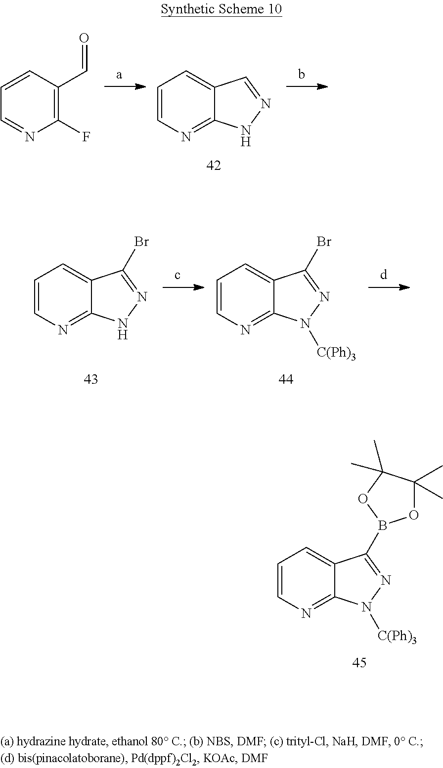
C1(F)=C(C=O)C=CC=N1.C1=CC=C2C(=N1)NN=C2.C1=CC=C2C(=N1)NN=C2Br.C1=CC=C2C(=N1)N([C(Ph)3])N=C2Br.C1=CC=C2C(=N1)N([C(Ph)3])N=C2B1OC(C)(C)C(C)(C)O1
